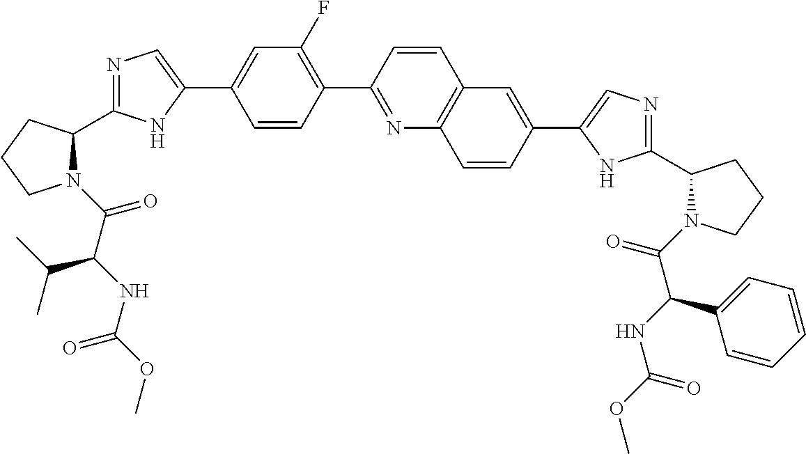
N1(C(=O)C(NC(OC)=O)C(C)C)C(C2=NC=C(C3=CC(F)=C(C4=NC5=C(C=C4)C=C(C4=CN=C(C6N(C(=O)C(NC(OC)=O)C7=CC=CC=C7)CCC6)N4)C=C5)C=C3)N2)CCC1
